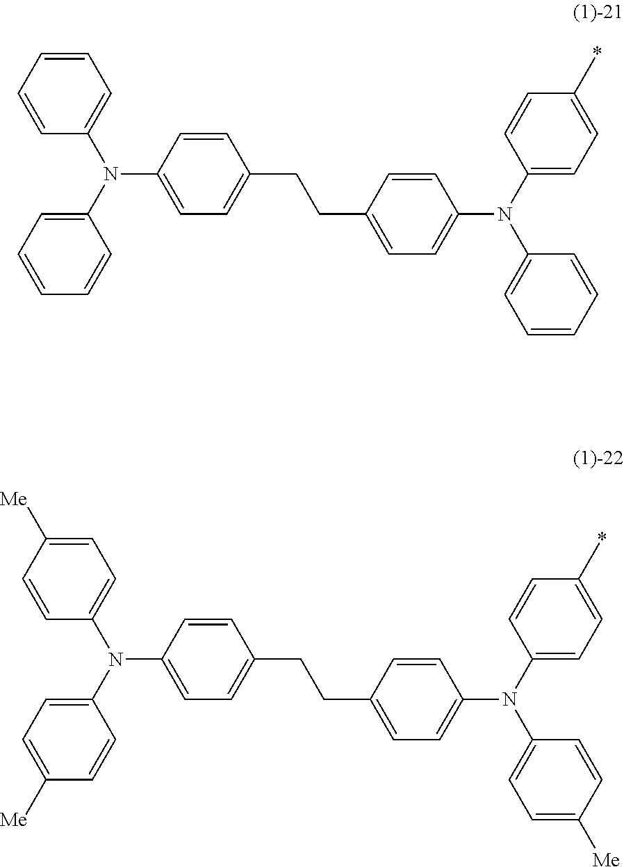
C1=CC=CC=C1N(C1=CC=CC=C1)C1=CC=C(CCC2=CC=C(N(C3=CC=C(*)C=C3)C3=CC=CC=C3)C=C2)C=C1.C1=CC([Me])=CC=C1N(C1=CC=C([Me])C=C1)C1=CC=C(CCC2=CC=C(N(C3=CC=C(*)C=C3)C3=CC=C([Me])C=C3)C=C2)C=C1
